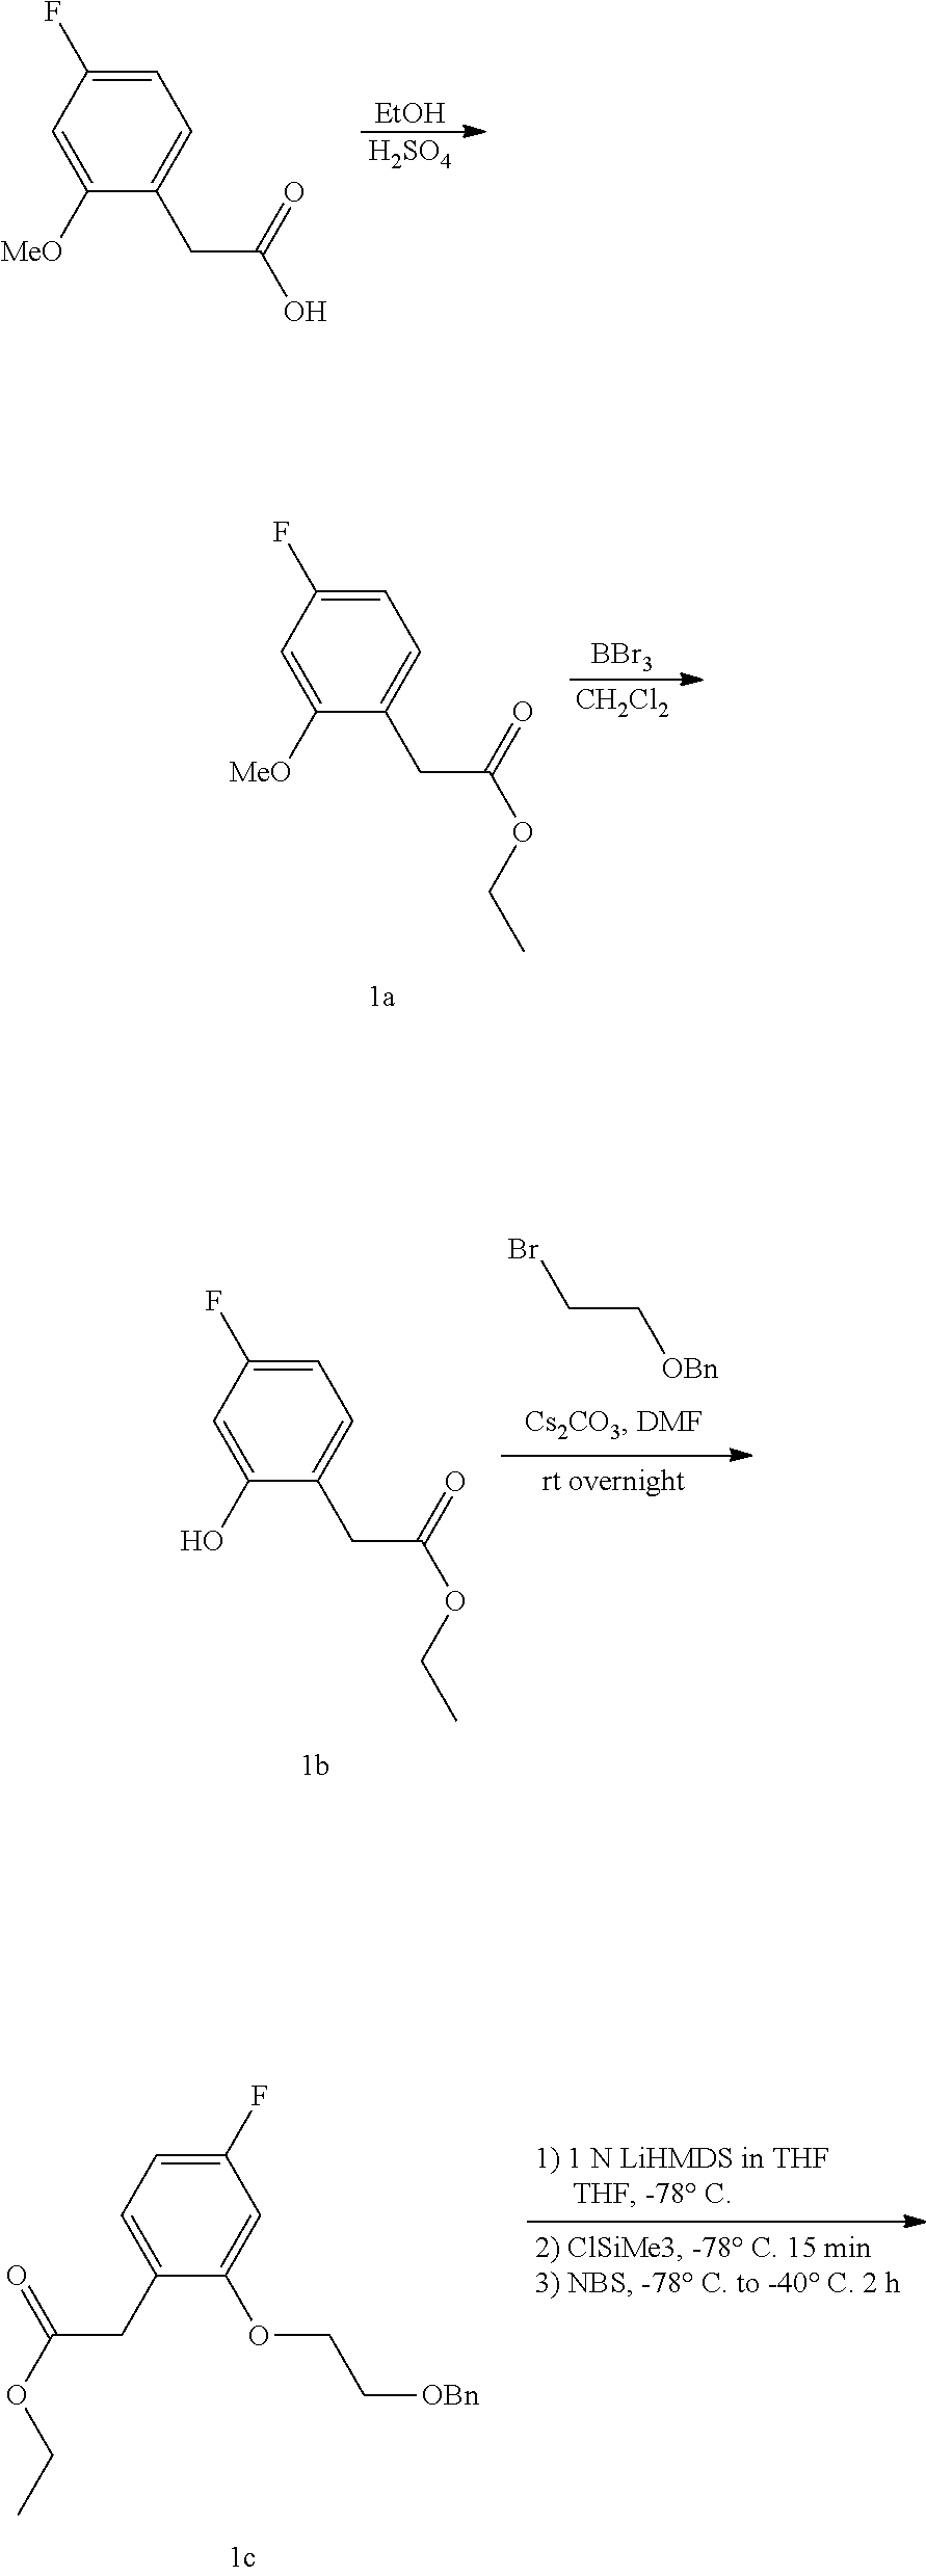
[EtOH].[H2SO4].C1=C(F)C=C([MeO])C(CC(O)=O)=C1.C1=C(F)C=C([MeO])C(CC(OCC)=O)=C1.[BBr3].[CH2Cl2].C1=C(F)C=C(O)C(CC(OCC)=O)=C1.C(C[OBn])Br.C1(F)=CC=C(CC(OCC)=O)C(OCC[OBn])=C1
